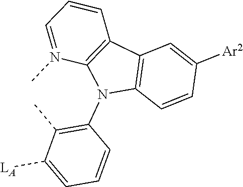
C1(N2C3=C(C4=C2N(C)=CC=C4)C=C([Ar2])C=C3)=C(C)C([LA])=CC=C1
